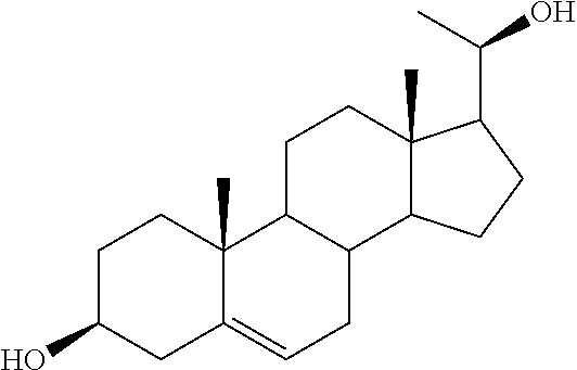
OC1CC2=CCC3C(C2(C)CC1)CCC1(C)C3CCC1C(O)C
